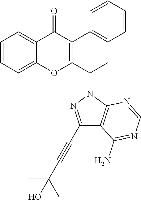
C1=CC=C2C(=C1)OC(C(N1C3=C(C(C#CC(C)(C)O)=N1)C(N)=NC=N3)C)=C(C1=CC=CC=C1)C2=O
